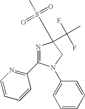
C1C(C(F)(C)F)(S(C)(=O)=O)N=C(C2=NC=CC=C2)N1C1=CC=CC=C1
